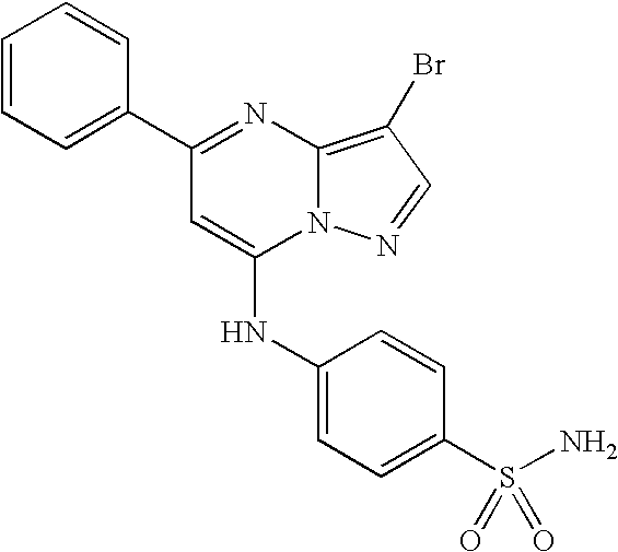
C1=C(C2=NC3=C(Br)C=NN3C(NC3=CC=C(S(N)(=O)=O)C=C3)=C2)C=CC=C1
